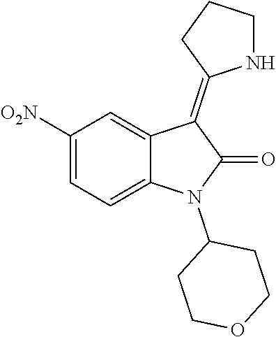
C1([O2N])=CC=C2C(=C1)C(=C1NCCC1)C(=O)N2C1CCOCC1
